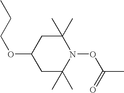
C1C(C)(C)N(OC(C)=O)C(C)(C)CC1OCCC
